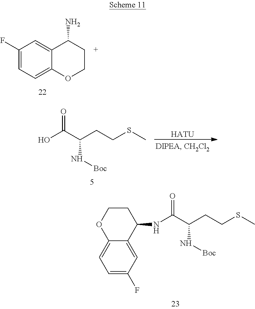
OC(C(CCSC)N[Boc])=O.[HATU].C(C(CCSC)N[Boc])(=O)NC1C2=CC(F)=CC=C2OCC1.C1(F)=CC=C2C(=C1)C(N)CCO2
